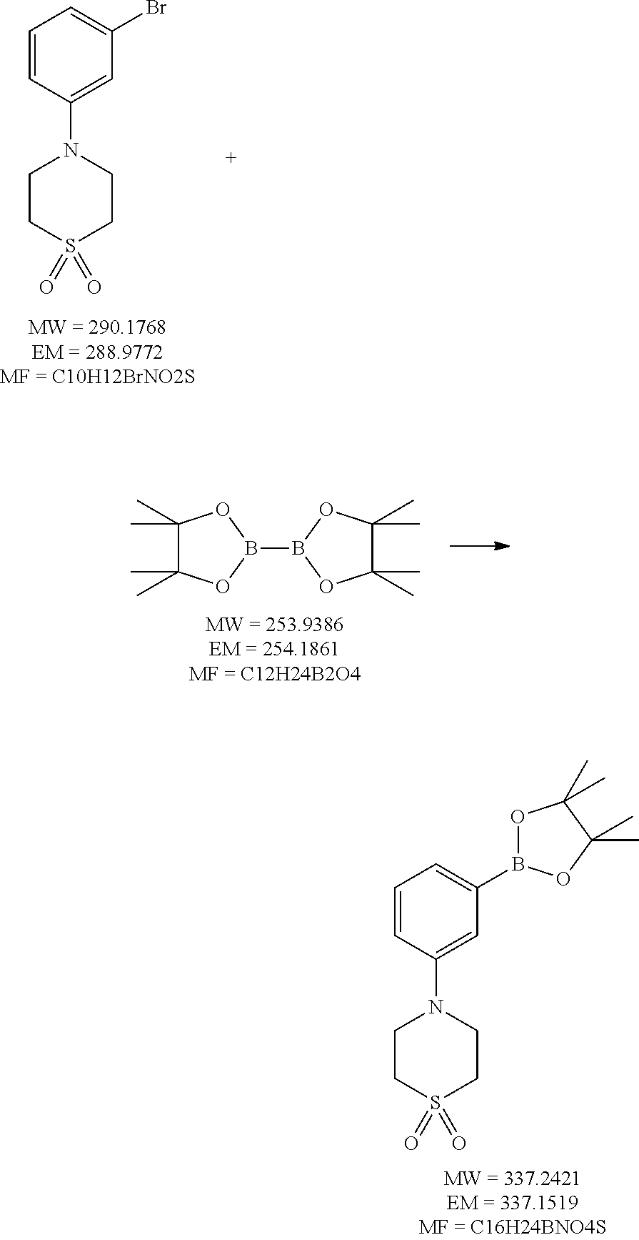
C1(C)(C)C(C)(C)OB(B2OC(C)(C)C(C)(C)O2)O1.C1CS(=O)(=O)CCN1C1=CC(Br)=CC=C1.C1CS(=O)(=O)CCN1C1=CC(B2OC(C)(C)C(C)(C)O2)=CC=C1
